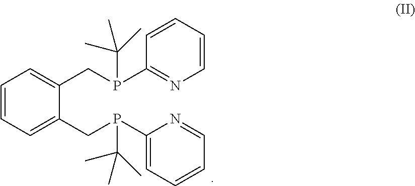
C1=C(CP(C2=NC=CC=C2)C(C)(C)C)C(CP(C2=CC=CC=N2)C(C)(C)C)=CC=C1
